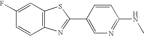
C1(F)=CC2=C(C=C1)N=C(C1=CN=C(NC)C=C1)S2
